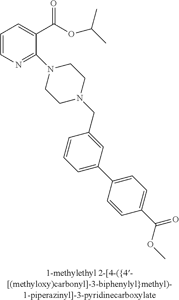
C1=CN=C(N2CCN(CC3=CC(C4=CC=C(C(OC)=O)C=C4)=CC=C3)CC2)C(C(OC(C)C)=O)=C1
